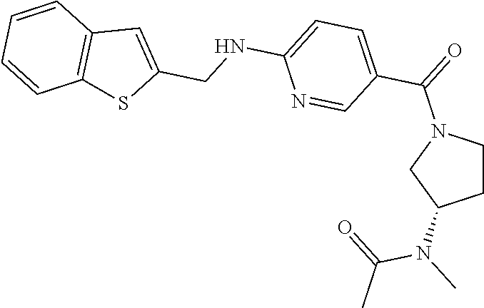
C1CN(C(=O)C2=CC=C(NCC3=CC4=C(S3)C=CC=C4)N=C2)CC1N(C)C(=O)C
